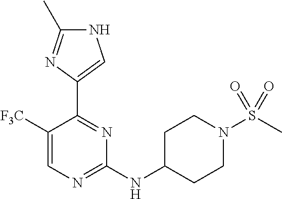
C1(NC2CCN(S(C)(=O)=O)CC2)=NC=C([F3C])C(C2=CNC(C)=N2)=N1
